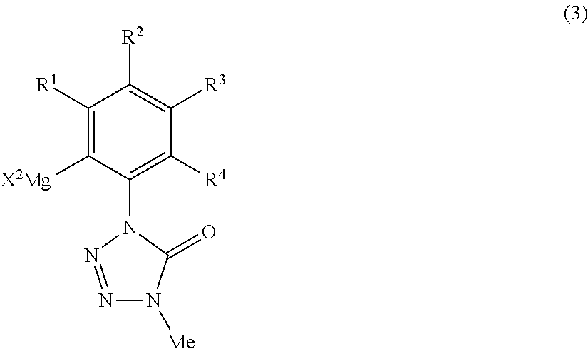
C1([R4])=C(N2N=NN([Me])C2=O)C([X2Mg])=C([R1])C([R2])=C1[R3]
